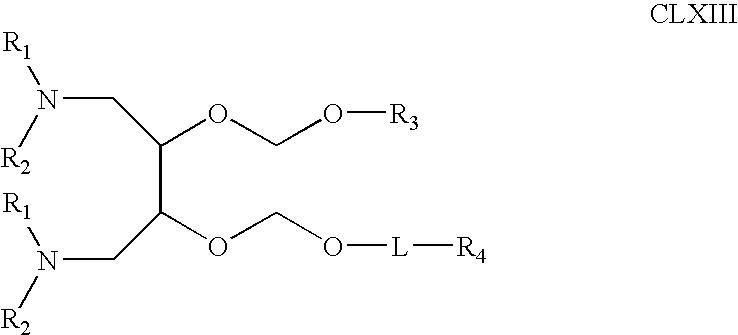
[R2]N(CC(C(CN([R1])[R2])OCO[L][R4])OCO[R3])[R1]
